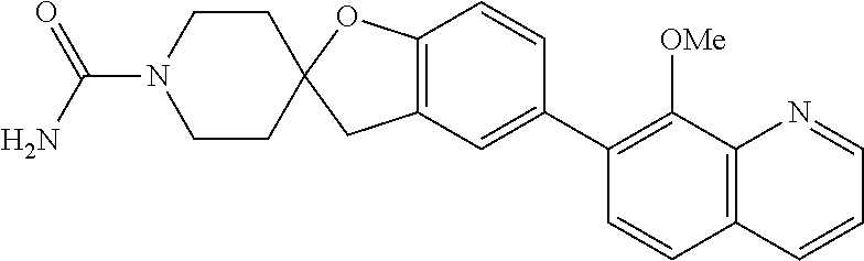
C12=C(C=C(C3=C([OMe])C4=C(C=C3)C=CC=N4)C=C1)CC1(O2)CCN(C(N)=O)CC1
